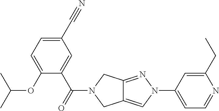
C12=NN(C3=CC=NC(CC)=C3)C=C1CN(C(C1=CC(C#N)=CC=C1OC(C)C)=O)C2
